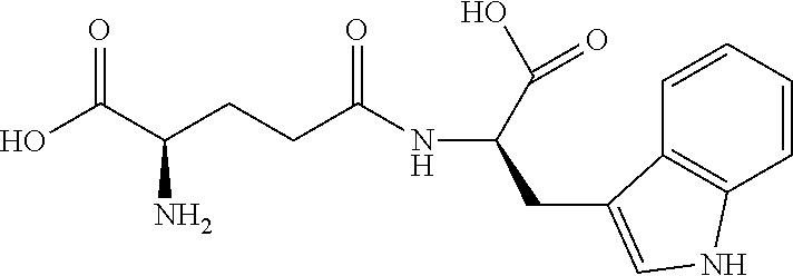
OC(C(CCC(=O)NC(CC1=CNC2=C1C=CC=C2)C(O)=O)N)=O
